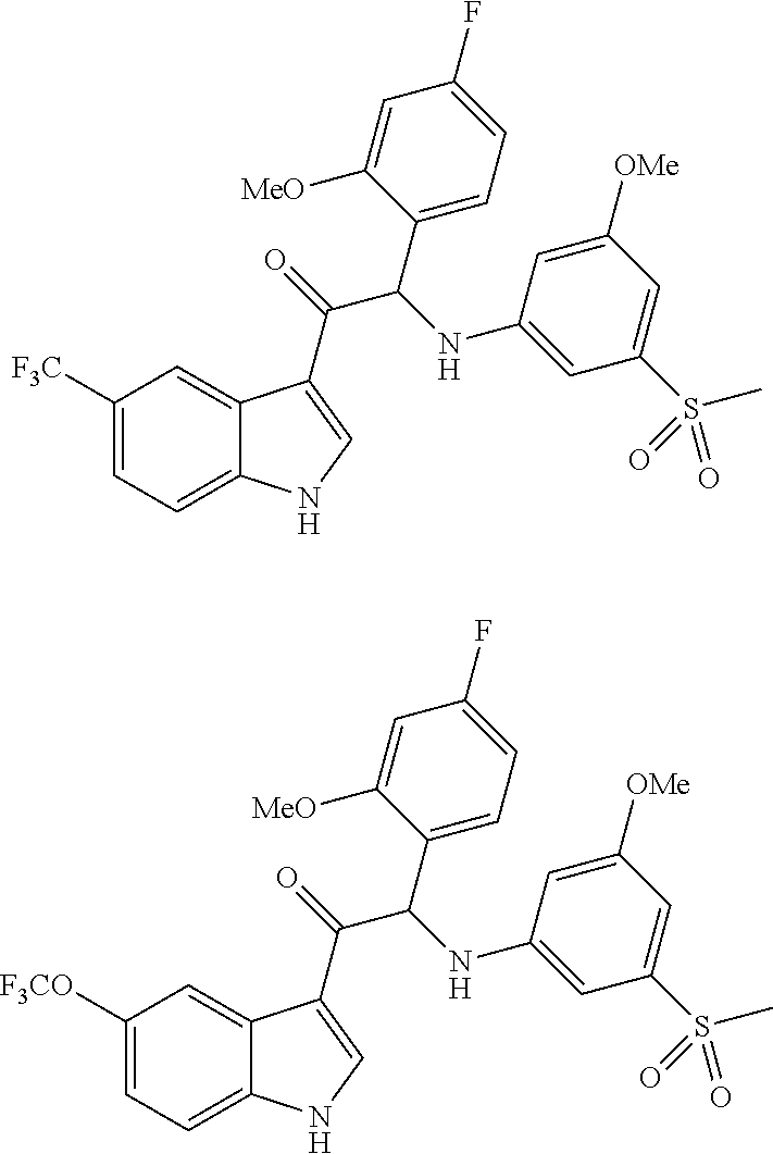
C1([F3C])=CC=C2C(=C1)C(C(C(NC1=CC(S(C)(=O)=O)=CC([OMe])=C1)C1=CC=C(F)C=C1[MeO])=O)=CN2.C1([F3CO])=CC=C2C(=C1)C(C(C(NC1=CC(S(C)(=O)=O)=CC([OMe])=C1)C1=CC=C(F)C=C1[MeO])=O)=CN2
